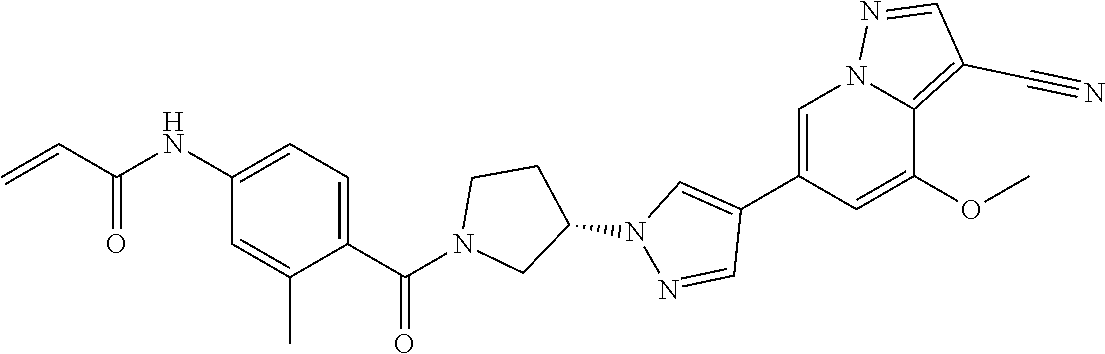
C1=C(C2=CN(C3CCN(C(C4=CC=C(NC(C=C)=O)C=C4C)=O)C3)N=C2)C=C(OC)C2=C(C#N)C=NN12
